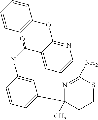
N1=C(N)SCCC1(C1=CC=CC(NC(C2=CC=CN=C2OC2=CC=CC=C2)=O)=C1)C
